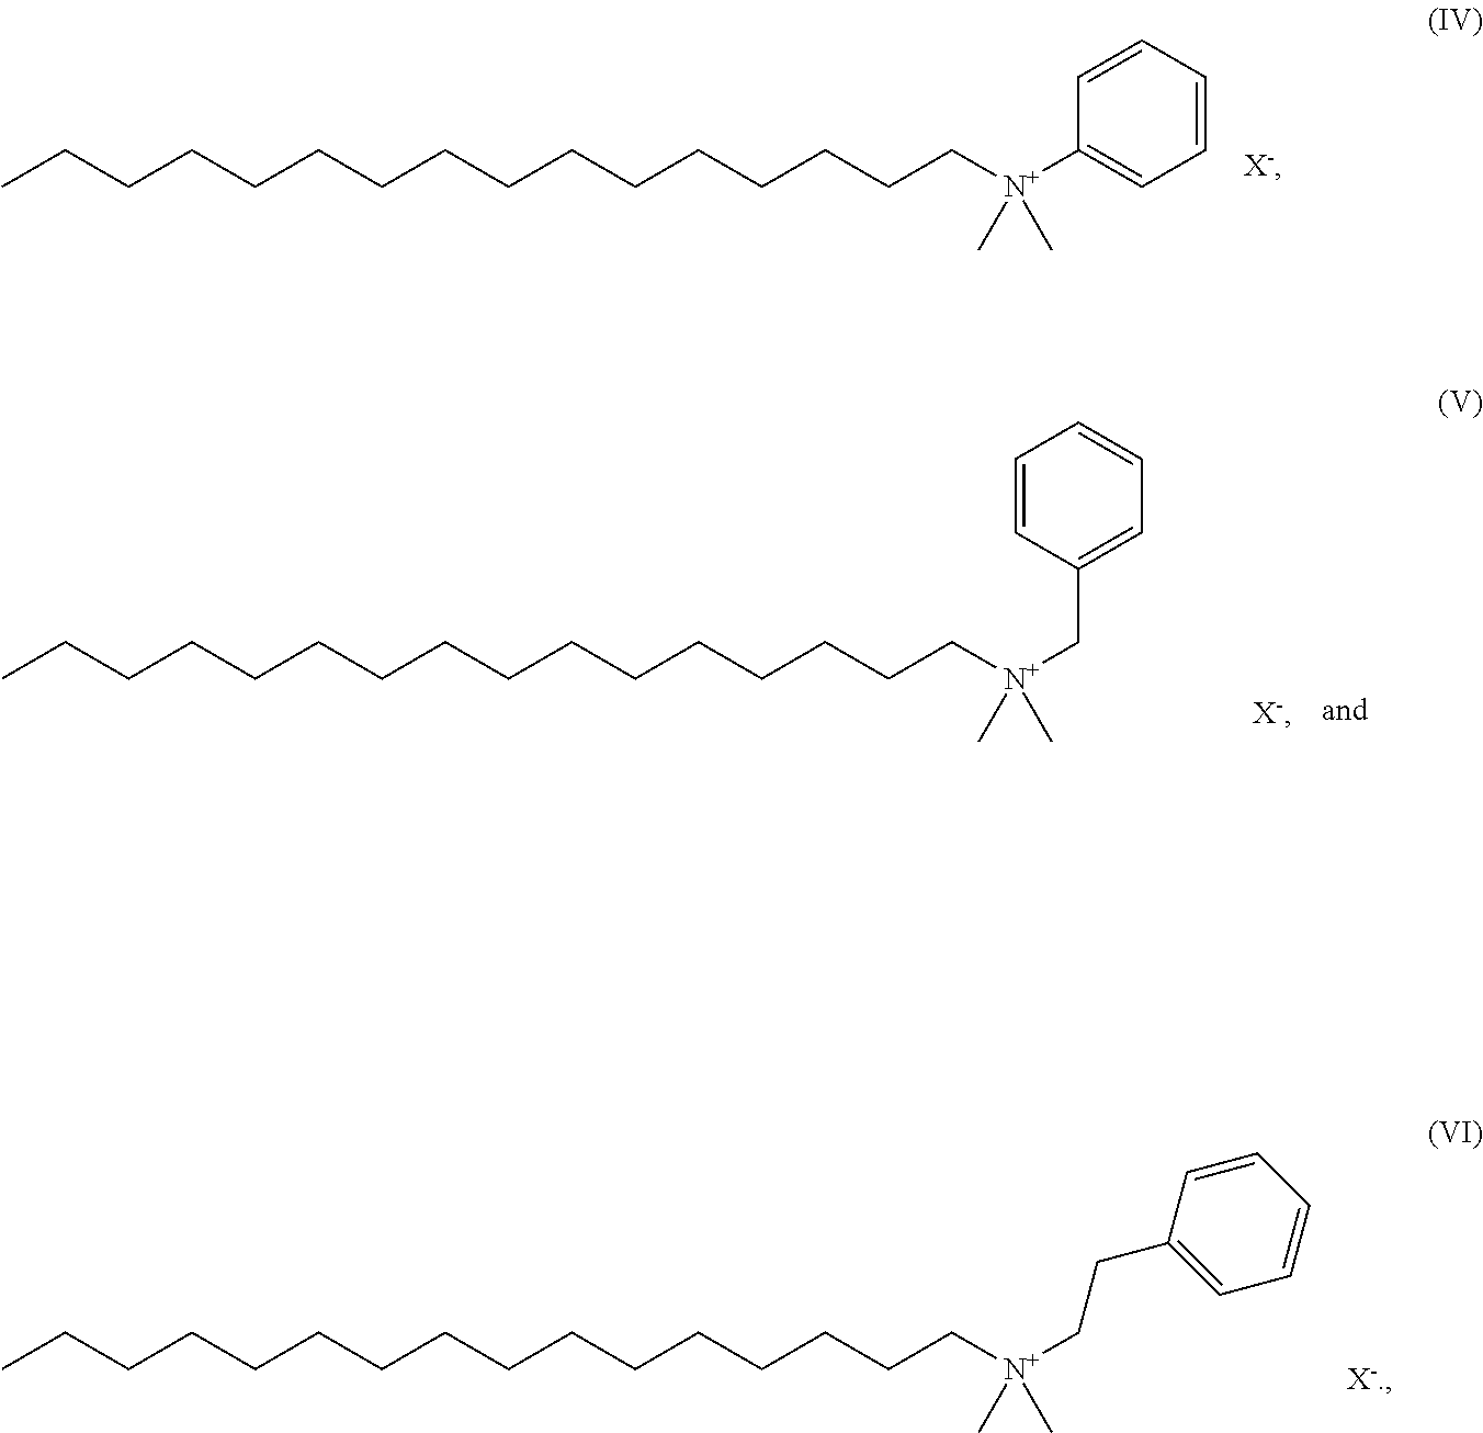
CCCCCCCCCCCCCCCC[N+](C1=CC=CC=C1)(C)C.CCCCCCCCCCCCCCCC[N+](CC1=CC=CC=C1)(C)C.CCCCCCCCCCCCCCCC[N+](CCC1=CC=CC=C1)(C)C
